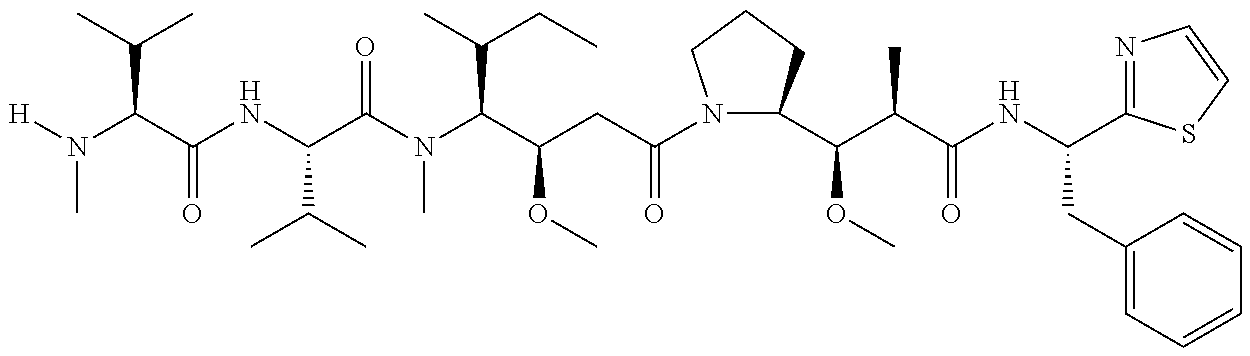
CN(C(C(C)C)C(NC(C(N(C(C(CC(N1C(C(OC)C(C)C(=O)NC(CC2=CC=CC=C2)C2=NC=CS2)CCC1)=O)OC)C(C)CC)C)=O)C(C)C)=O)[H]
